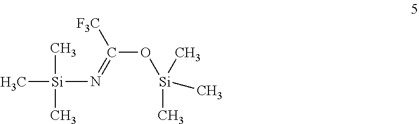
C[Si](C)(C)N=C(O[Si](C)(C)C)[F3C]
